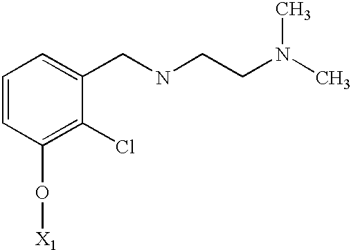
C1=CC(O[X1])=C(Cl)C(CNCCN(C)C)=C1
